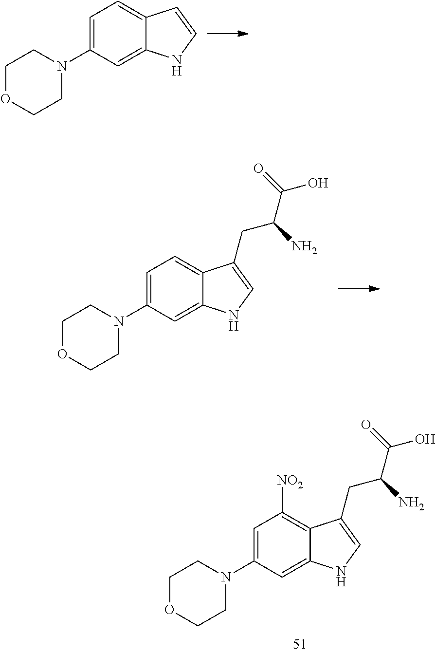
C1=C(N2CCOCC2)C=C2C(=C1)C=CN2.C1=C(N2CCOCC2)C=C2C(=C1)C(CC(C(=O)O)N)=CN2.C1=C(N2CCOCC2)C=C2C(=C1[NO2])C(CC(C(=O)O)N)=CN2
